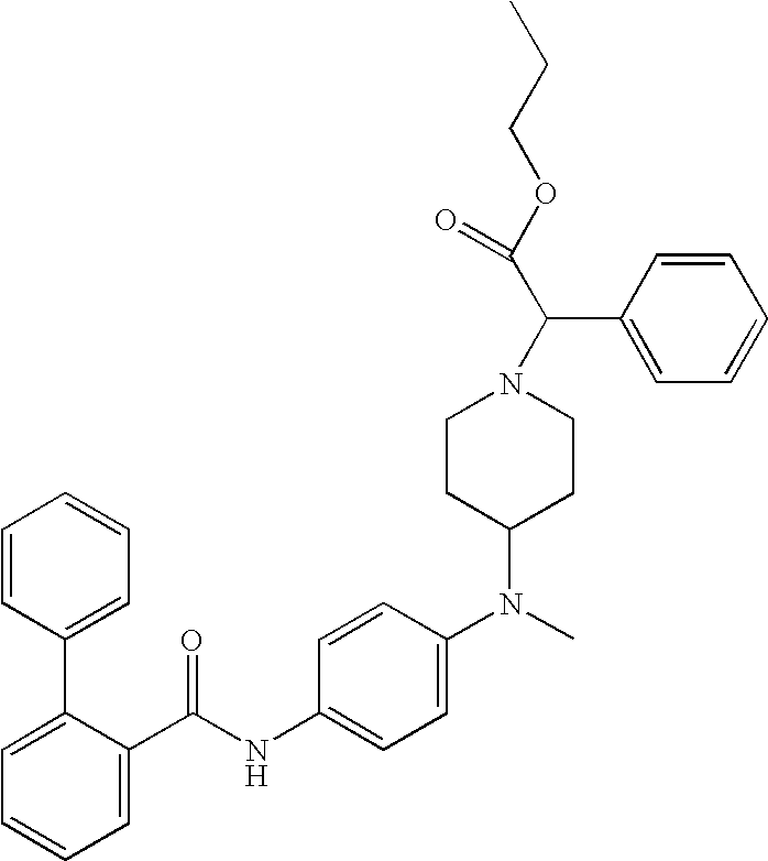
C1=C(C(NC2=CC=C(N(C3CCN(C(C(OCCC)=O)C4=CC=CC=C4)CC3)C)C=C2)=O)C(C2=CC=CC=C2)=CC=C1
